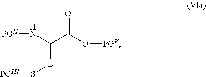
O=C(O[PGV])C([L]S[PGIII])N[PGII]
